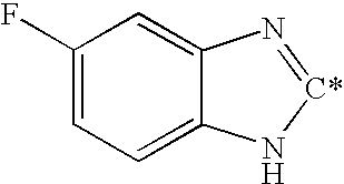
C1(F)=CC=C2C(=C1)N=[C*]N2
